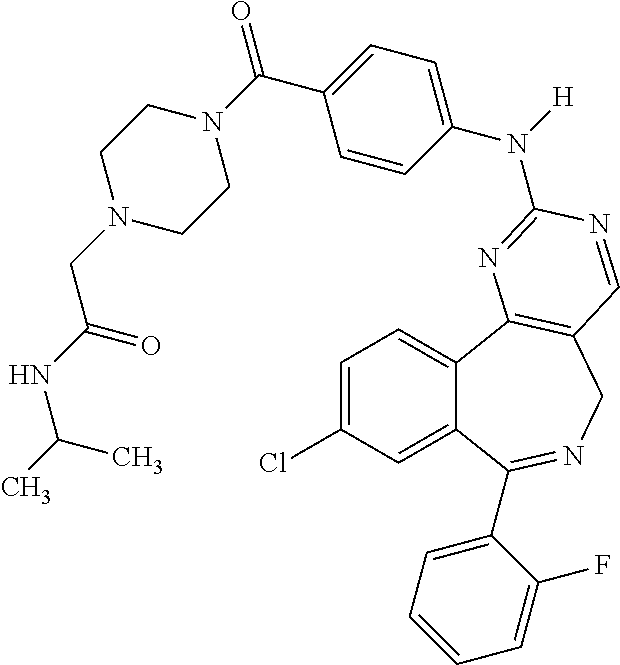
C1=C(Cl)C=C2C(=C1)C1=C(CN=C2C2=CC=CC=C2F)C=NC(N(C2=CC=C(C(N3CCN(CC(NC(C)C)=O)CC3)=O)C=C2)[H])=N1
